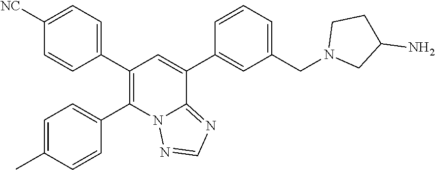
C1=C(C)C=CC(C2=C(C3=CC=C([NC])C=C3)C=C(C3=CC(CN4CC(N)CC4)=CC=C3)C3=NC=NN23)=C1
